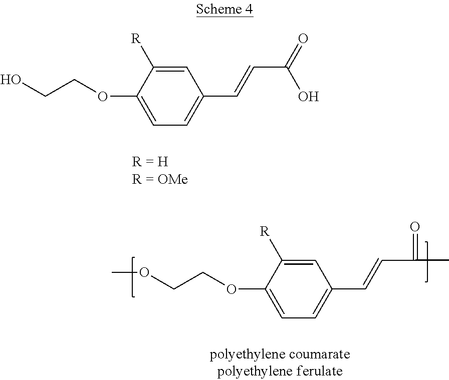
C1=C([R])C(OCCO)=CC=C1C=CC(=O)O.C1=C([R])C(OCCOC)=CC=C1C=CC(=O)C
